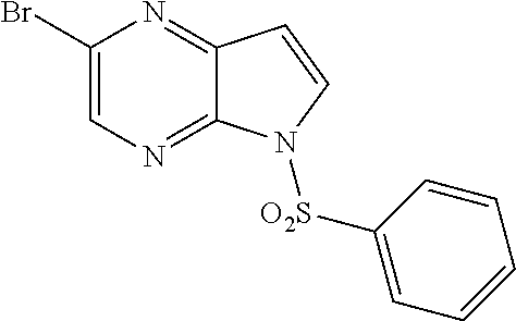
C1(Br)=CN=C2C(=N1)C=CN2[O2S]C1=CC=CC=C1
